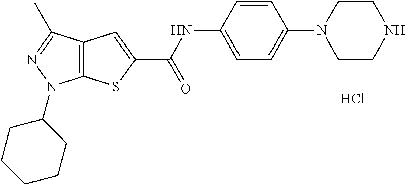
C12=C(C(C)=NN1C1CCCCC1)C=C(C(NC1=CC=C(N3CCNCC3)C=C1)=O)S2.Cl
